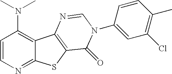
C12=C(N(C)C)C=CN=C1SC1=C2N=CN(C2=CC(Cl)=C(C)C=C2)C1=O
